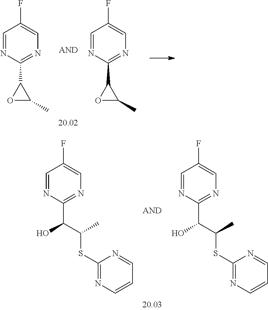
C1=NC(C(C(C)SC2=NC=CC=N2)O)=NC=C1F.C1=NC(C(C(C)SC2=NC=CC=N2)O)=NC=C1F.C1=NC(C2OC2C)=NC=C1F.C1=NC(C2OC2C)=NC=C1F
